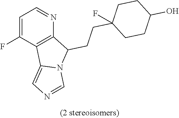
C1=C(F)C2=C(N=C1)C(CCC1(F)CCC(O)CC1)N1C2=CN=C1
